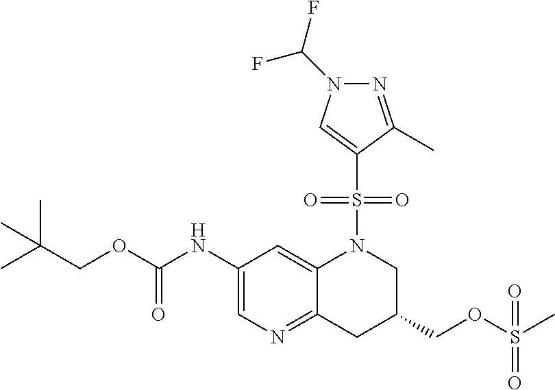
C1(NC(OCC(C)(C)C)=O)=CN=C2C(=C1)N(S(C1=CN(C(F)F)N=C1C)(=O)=O)CC(COS(C)(=O)=O)C2
